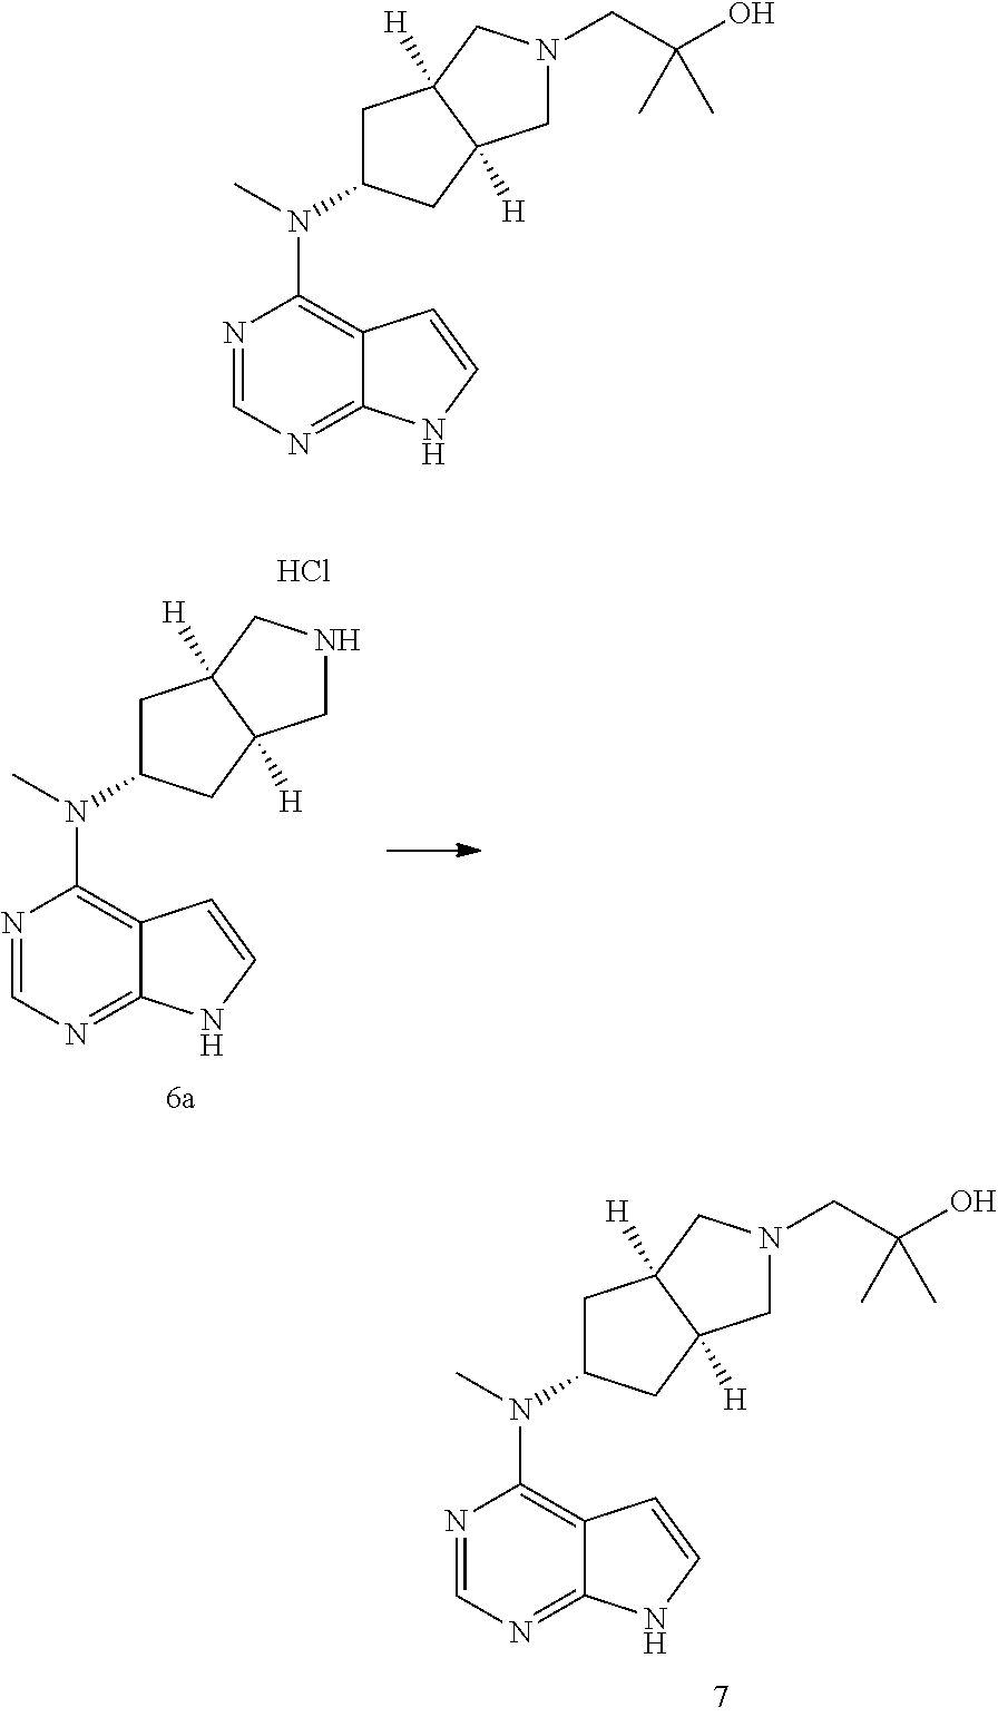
N1=CN=C2C(=C1N(C)C1CC3([H])C([H])(C1)CN(CC(O)(C)C)C3)C=CN2.N1=CN=C2C(=C1N(C)C1CC3([H])C([H])(C1)CNC3)C=CN2.Cl.N1=CN=C2C(=C1N(C)C1CC3([H])C([H])(C1)CN(CC(O)(C)C)C3)C=CN2
